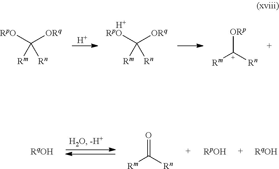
[H].[RpO]C([ORq])([Rm])[Rn].[H].[RpO]C([ORq])([Rm])[Rn].[ORp][C+]([Rn])[Rm].O=C([Rn])[Rm]
